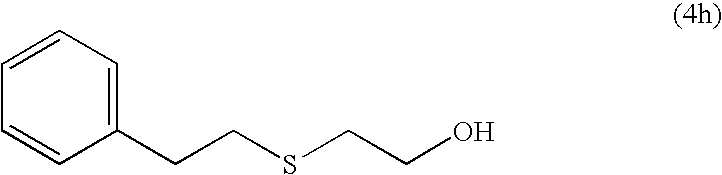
C1=CC(CCSCCO)=CC=C1
